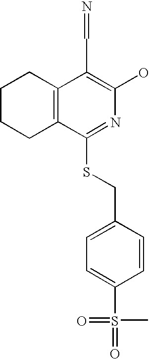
C1CCC2=C(C1)C(C=N)=C(O)N=C2SCC1=CC=C(S(=O)(=O)C)C=C1
